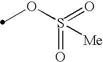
O=S(OC)(=O)[Me]
